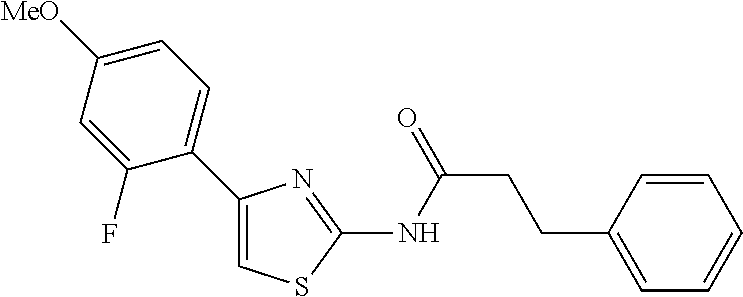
C(CC1=CC=CC=C1)C(NC1=NC(C2=CC=C([MeO])C=C2F)=CS1)=O
